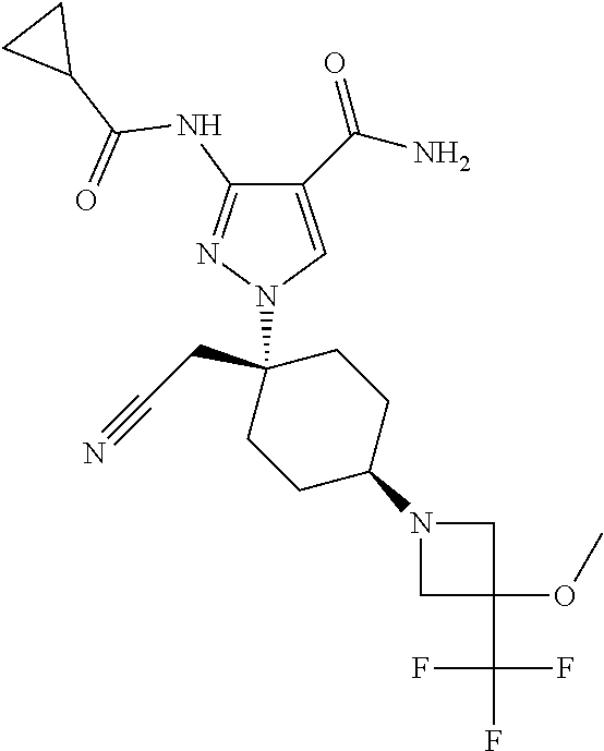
C1(C(N)=O)=CN(C2(CC#N)CCC(N3CC(OC)(C(F)(F)F)C3)CC2)N=C1NC(C1CC1)=O
